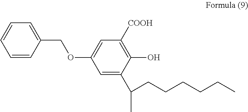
C1=C(C(CCCCCC)C)C(O)=C([COOH])C=C1OCC1=CC=CC=C1
